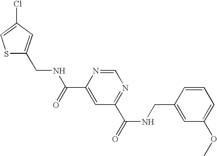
N(C(=O)C1=CC(C(=O)NCC2=CC(OC)=CC=C2)=NC=N1)CC1=CC(Cl)=CS1
